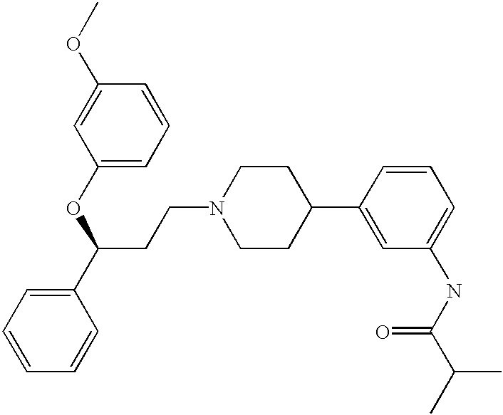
C(CN1CCC(C2=CC(NC(C(C)C)=O)=CC=C2)CC1)C(C1=CC=CC=C1)OC1=CC=CC(OC)=C1
